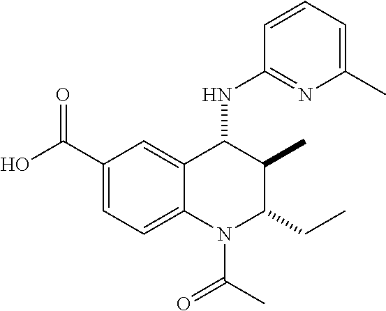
C1(C(O)=O)=CC=C2C(=C1)C(NC1=NC(C)=CC=C1)C(C)C(CC)N2C(C)=O
